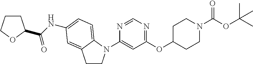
N1=CN=C(OC2CCN(C(OC(C)(C)C)=O)CC2)C=C1N1CCC2=CC(NC(=O)C3CCCO3)=CC=C12
